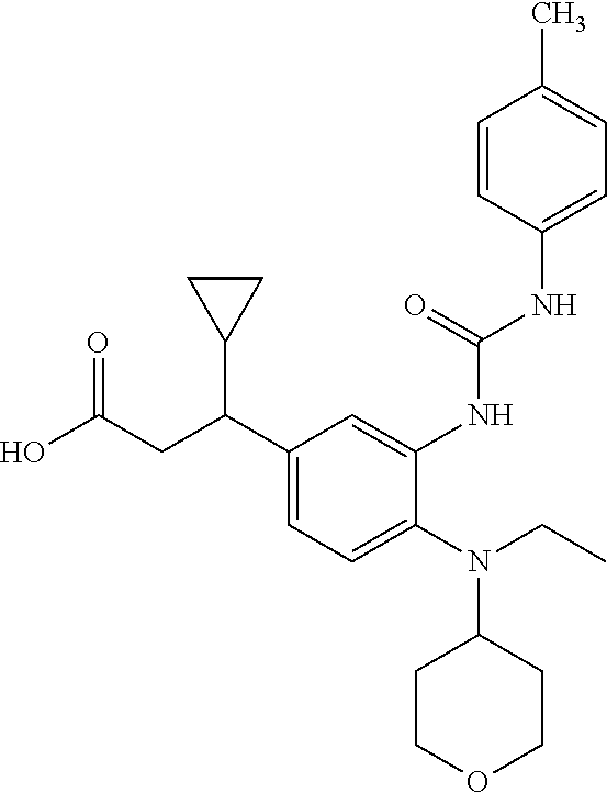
C1(C(CC(O)=O)C2CC2)=CC=C(N(CC)C2CCOCC2)C(NC(NC2=CC=C(C)C=C2)=O)=C1
